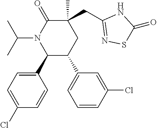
C1(C2=CC=C(Cl)C=C2)C(C2=CC=CC(Cl)=C2)CC(C)(CC2=NSC(=O)N2)C(=O)N1C(C)C
